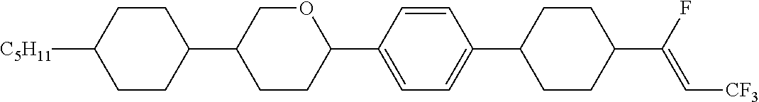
C1CC(C2CCC(C3=CC=C(C4CCC(C(F)=C[CF3])CC4)C=C3)OC2)CCC1[C5H11]
